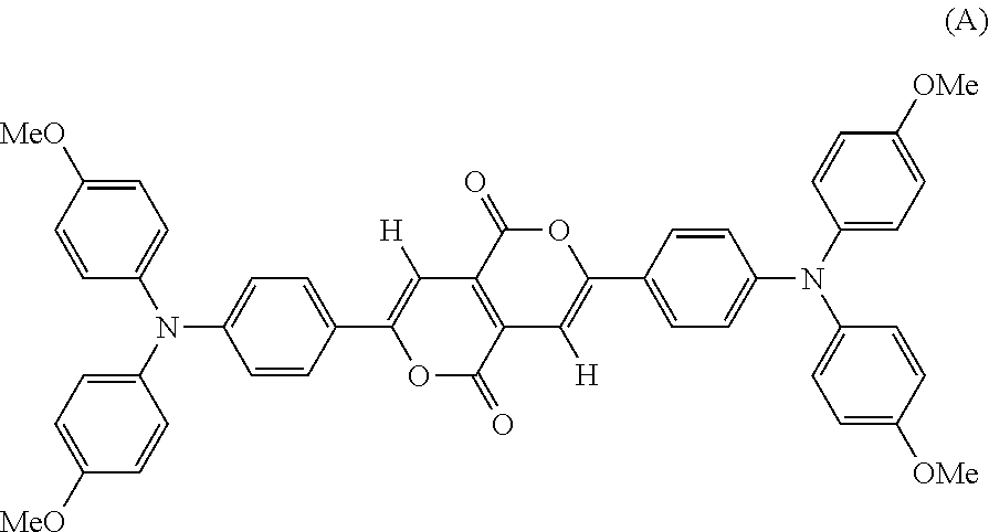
C1=C([MeO])C=CC(N(C2=CC=C([MeO])C=C2)C2=CC=C(C3=C([H])C4=C(C(=O)O3)C([H])=C(C3=CC=C(N(C5=CC=C([OMe])C=C5)C5=CC=C([OMe])C=C5)C=C3)OC4=O)C=C2)=C1
